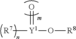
[R7][Y1](O[R8])=O
